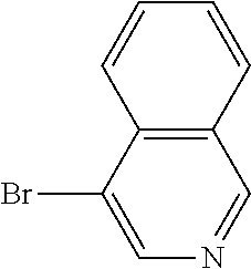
C12=C(C(Br)=CN=C1)C=CC=C2
